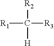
[R1]C([R3])([R2])[H]
